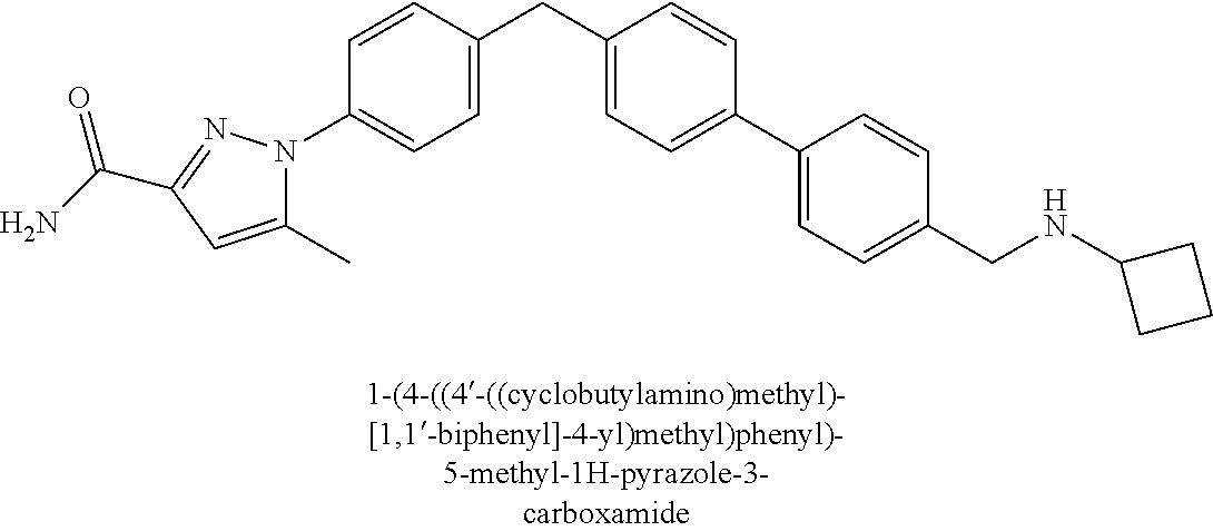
C1=CC(CC2=CC=C(C3=CC=C(CNC4CCC4)C=C3)C=C2)=CC=C1N1C(C)=CC(C(N)=O)=N1
